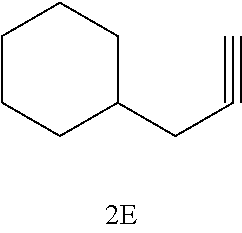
C1(CC#C)CCCCC1
